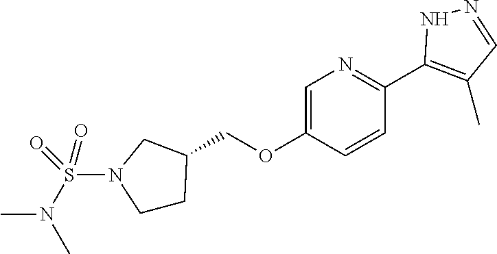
N1=C(C2=C(C)C=NN2)C=CC(OCC2CCN(S(N(C)C)(=O)=O)C2)=C1
